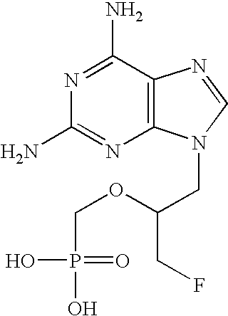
C1(N)=NC2=C(C(N)=N1)N=CN2CC(CF)OCP(O)(=O)O
